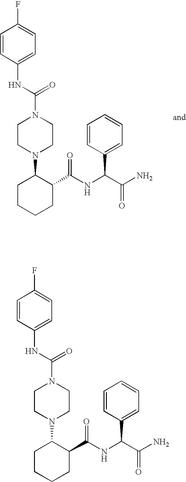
N(C(N1CCN(C2CCCCC2C(NC(C(N)=O)C2=CC=CC=C2)=O)CC1)=O)C1=CC=C(F)C=C1.N(C(N1CCN(C2CCCCC2C(NC(C(N)=O)C2=CC=CC=C2)=O)CC1)=O)C1=CC=C(F)C=C1
